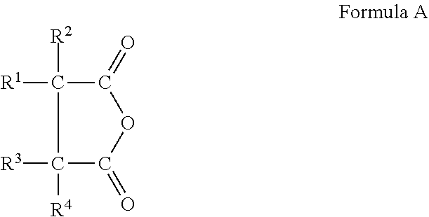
[R1]C1([R2])C(=O)OC(=O)C1([R3])[R4]
